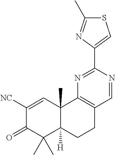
C1([NC])=CC2(C)C([H])(C(C)(C)C1=O)CCC1=C2N=C(C2=CSC(C)=N2)N=C1
